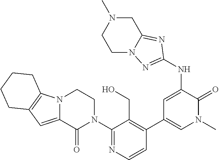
C1(N2CCN3C(=CC4=C3CCCC4)C2=O)=NC=CC(C2=CN(C)C(=O)C(NC3=NN4C(=N3)CN(C)CC4)=C2)=C1CO
